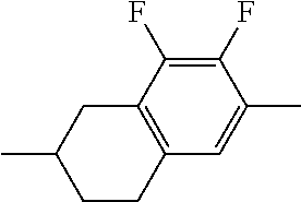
C1(F)=C(F)C(C)=CC2=C1CC(C)CC2
